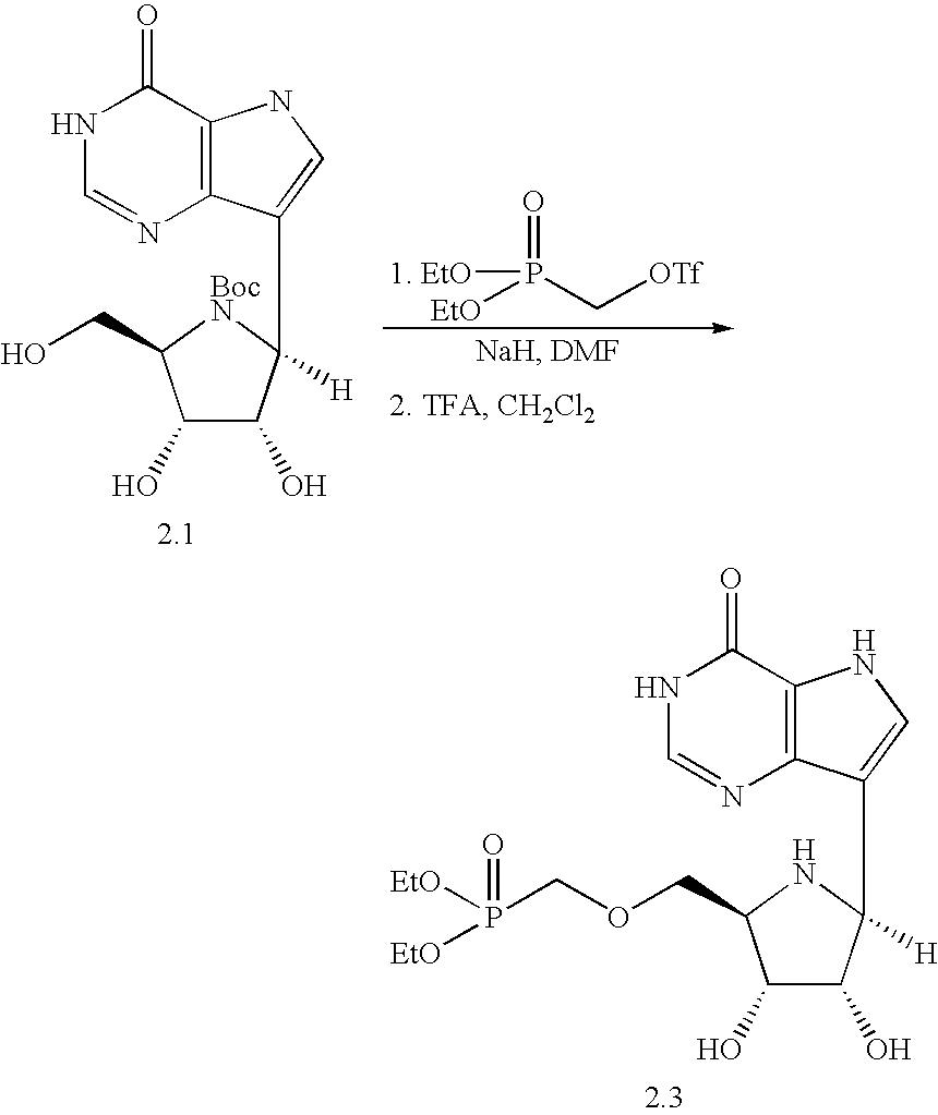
C12=C(C(=O)NC=N1)NC=C2C1([H])C(O)C(O)C(COCP(=O)([EtO])[EtO])N1.C12=C(C(=O)NC=N1)NC=C2C1([H])C(O)C(O)C(CO)[BocN]1.[1. EtO]P(=O)(C[OTf])[EtO]
